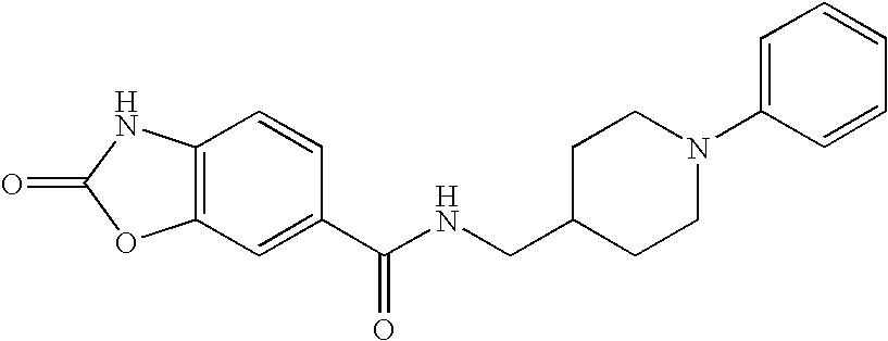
C12=C(C=C(C(NCC3CCN(C4=CC=CC=C4)CC3)=O)C=C1)OC(=O)N2
